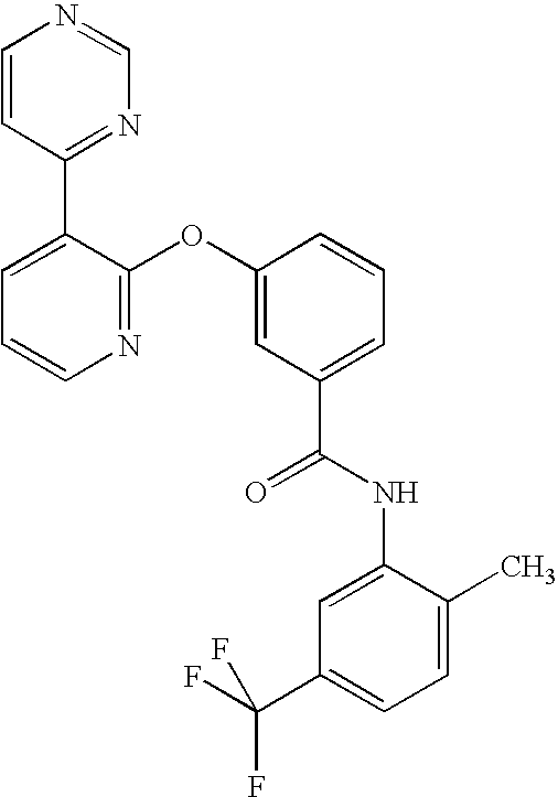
N1=C(OC2=CC(C(NC3=CC(C(F)(F)F)=CC=C3C)=O)=CC=C2)C(C2=NC=NC=C2)=CC=C1
